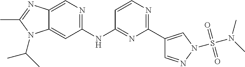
C1(NC2=NC(C3=CN(S(=O)(=O)N(C)C)N=C3)=NC=C2)=NC=C2C(=C1)N(C(C)C)C(C)=N2
